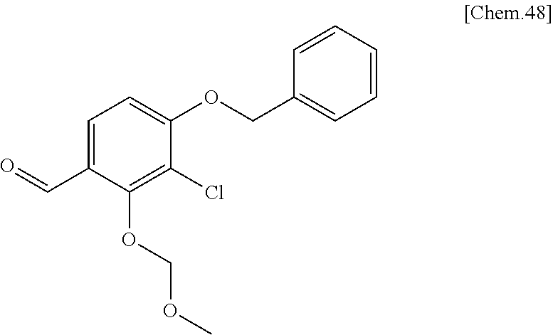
C1=C(C=O)C(OCOC)=C(Cl)C(OCC2=CC=CC=C2)=C1
